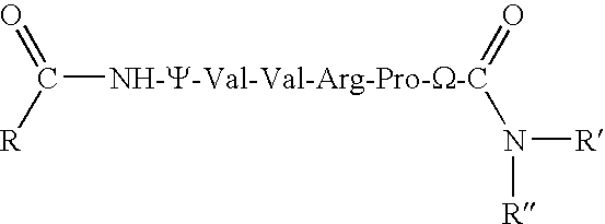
O=[NH-Y-Val-Val-Arg-Pro-W-C](N([R])[R])C([R])=O
